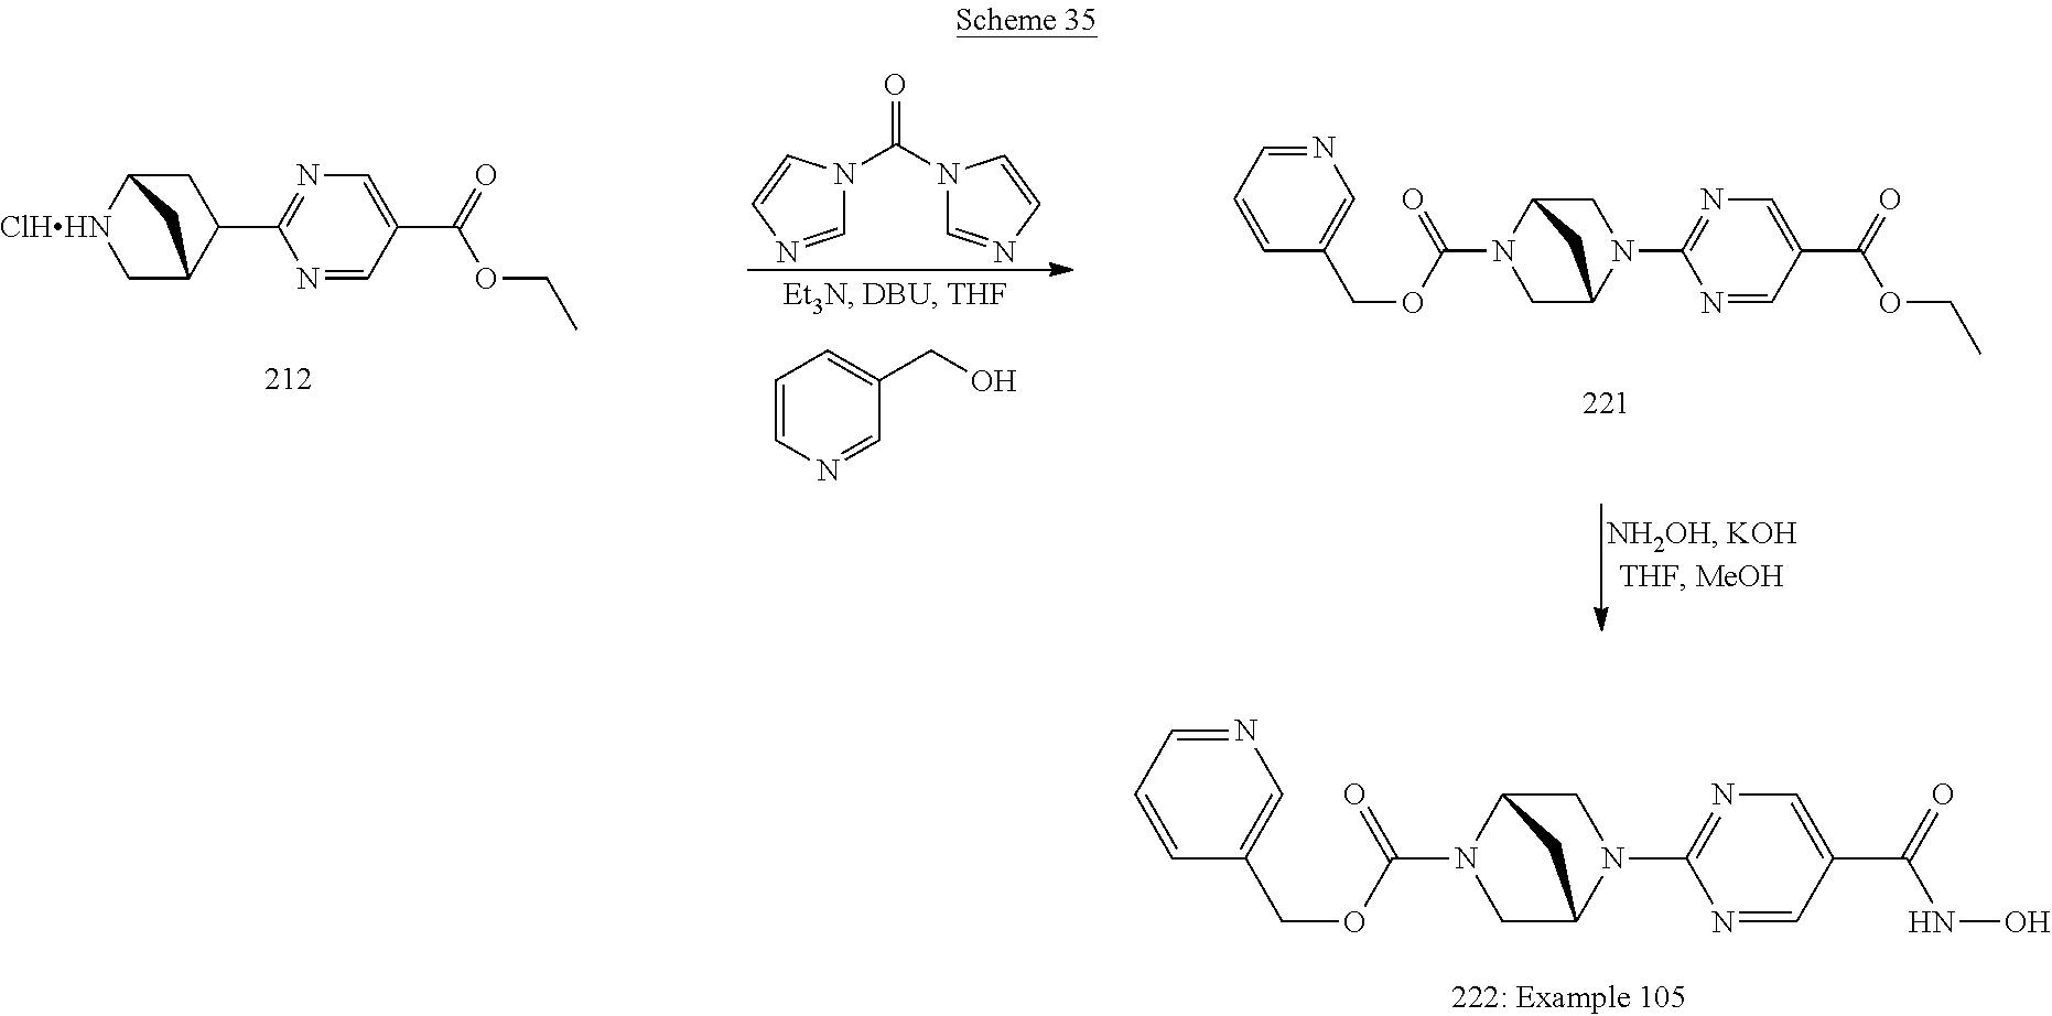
C1C2N(C3=NC=C(C(=O)NO)C=N3)CC(N1C(OCC1=CN=CC=C1)=O)C2.C1C2C(C3=NC=C(C(=O)OCC)C=N3)CC([ClHHN]1)C2.C1C2N(C3=NC=C(C(=O)OCC)C=N3)CC(N1C(OCC1=CN=CC=C1)=O)C2.C1=NC=CN1C(N1C=NC=C1)=O.C1=CN=CC(CO)=C1
